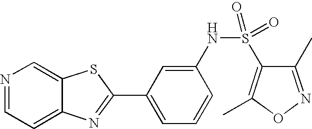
N1=CC=C2C(=C1)SC(C1=CC=CC(NS(=O)(=O)C3=C(C)ON=C3C)=C1)=N2
